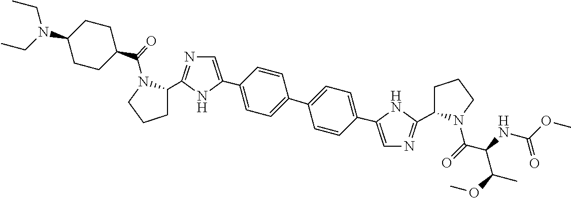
C1(C2=CN=C(C3CCCN3C(=O)C3CCC(N(CC)CC)CC3)N2)=CC=C(C2=CC=C(C3=CN=C(C4CCCN4C(C(NC(OC)=O)C(OC)C)=O)N3)C=C2)C=C1
